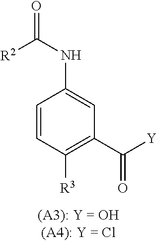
[R2]C(NC1=CC(C([Y])=O)=C([R3])C=C1)=O
